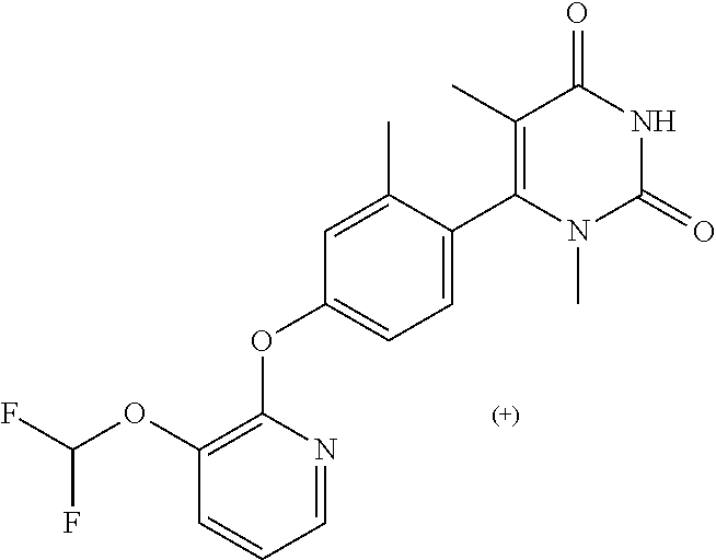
C1=NC(OC2=CC=C(C3=C(C)C(=O)NC(=O)N3C)C(C)=C2)=C(OC(F)F)C=C1
